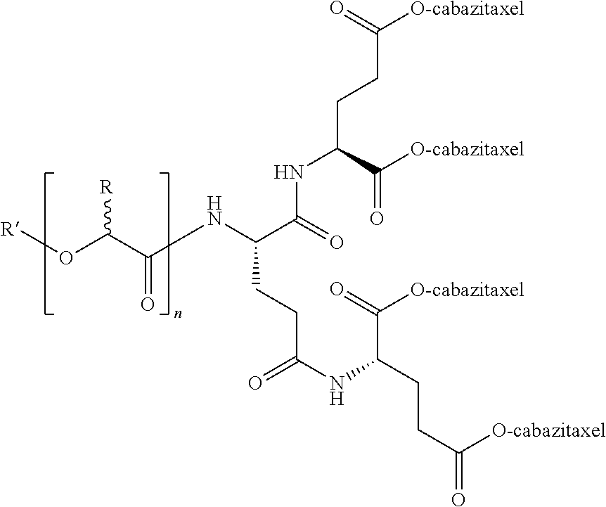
O(C(C(NC(C(=O)NC(CCC([O-cabazitaxel])=O)C([O-cabazitaxel])=O)CCC(NC(CCC(=O)[O-cabazitaxel])C(=O)[O-cabazitaxel])=O)=O)[R])[R]
